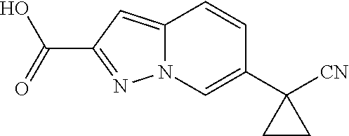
C(C1=NN2C(=C1)C=CC(C1([CN])CC1)=C2)(=O)O
